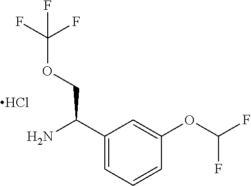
C1(C(N)COC(F)(F)F)=CC=CC(OC(F)F)=C1.Cl
